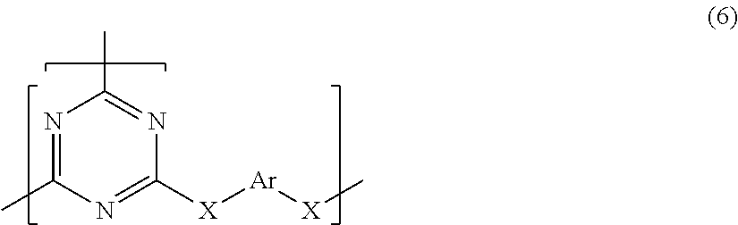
N1=C(C)N=C([X][Ar][X]C)N=C1C
